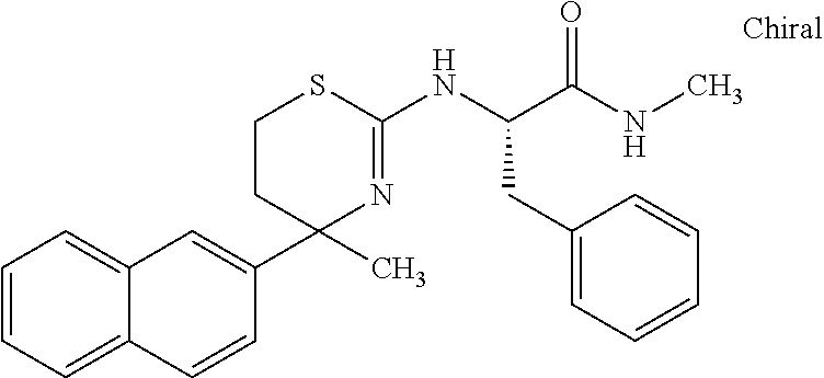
C1CC(C2=CC3=CC=CC=C3C=C2)(C)N=C(NC(CC2=CC=CC=C2)C(=O)NC)S1
